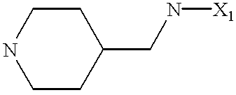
C1CC(CN[X1])CCN1
